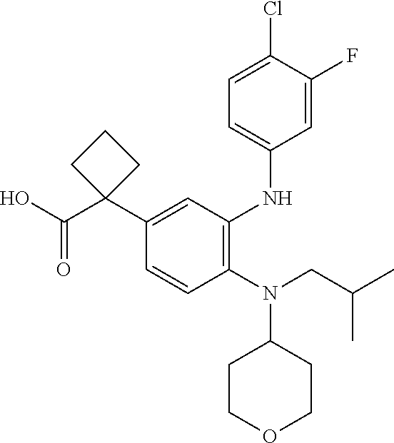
C1(N(CC(C)C)C2CCOCC2)=C(NC2=CC=C(Cl)C(F)=C2)C=C(C2(C(O)=O)CCC2)C=C1
